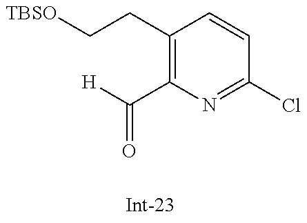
[TBSO]CCC1=C(C(=O)[H])N=C(Cl)C=C1
